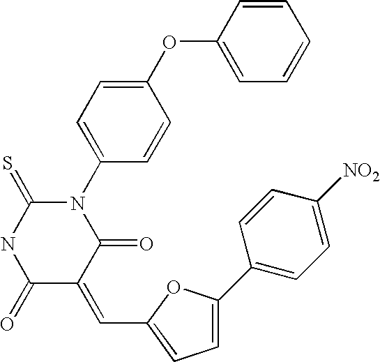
N1(C2=CC=C(OC3=CC=CC=C3)C=C2)C(=S)NC(=O)C(=CC2=CC=C(C3=CC=C([NO2])C=C3)O2)C1=O
